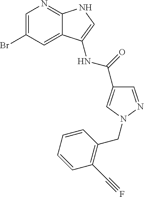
C1=C(Br)C=C2C(=N1)NC=C2NC(=O)C1=CN(CC2=C(C#F)C=CC=C2)N=C1
